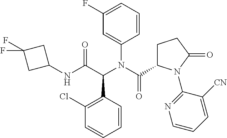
C1(Cl)=C(C(C(NC2CC(F)(F)C2)=O)N(C(C2CCC(=O)N2C2=NC=CC=C2[CN])=O)C2=CC(F)=CC=C2)C=CC=C1
